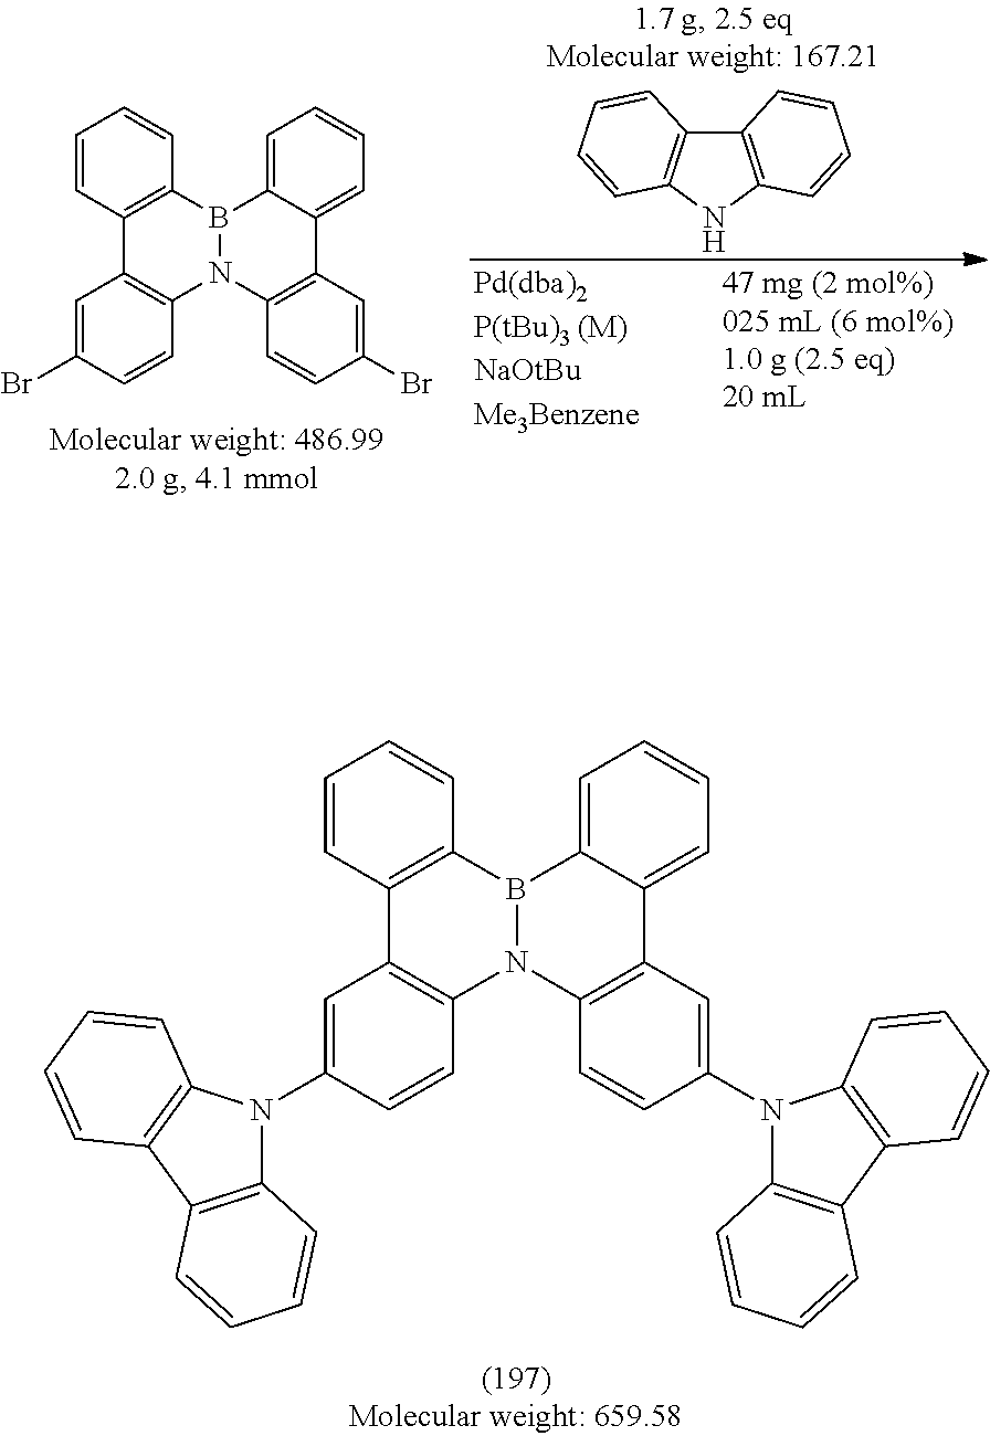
C1=CC2=C(C=C1)B1N(C3=C2C=C(N2C4=C(C5=C2C=CC=C5)C=CC=C4)C=C3)C2=C(C3=CC=CC=C13)C=C(N1C3=C(C4=C1C=CC=C4)C=CC=C3)C=C2.C1=CC2=C(C=C1)B1N(C3=C2C=C(Br)C=C3)C2=C(C3=CC=CC=C13)C=C(Br)C=C2.C12=C(NC3=C1C=CC=C3)C=CC=C2
